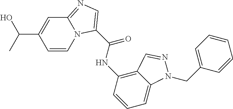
C12=C(NC(C3=CN=C4N3C=CC(C(O)C)=C4)=O)C=CC=C1N(CC1=CC=CC=C1)N=C2
